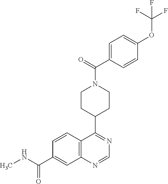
C1=CC2=C(C=C1C(NC)=O)N=CN=C2C1CCN(C(=O)C2=CC=C(OC(F)(F)F)C=C2)CC1
